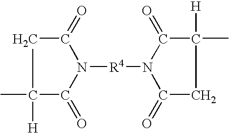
C1(=O)CC([H])(C)C(=O)N1[R4]N1C(=O)CC([H])(C)C1=O
